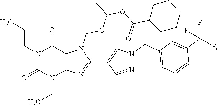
N1(CC)C(=O)N(CCC)C(=O)C2=C1N=C(C1=CN(CC3=CC=CC(C(F)(F)F)=C3)N=C1)N2COC(OC(C1CCCCC1)=O)C
